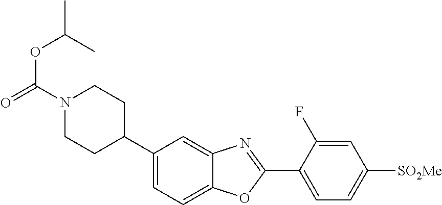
N1(C(OC(C)C)=O)CCC(C2=CC=C3C(=C2)N=C(C2=CC=C([SO2Me])C=C2F)O3)CC1
